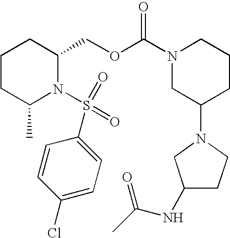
C1CC(C)N(S(=O)(=O)C2=CC=C(Cl)C=C2)C(COC(N2CC(N3CC(NC(C)=O)CC3)CCC2)=O)C1
